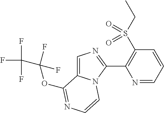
O(C1=NC=CN2C1=CN=C2C1=C(S(CC)(=O)=O)C=CC=N1)C(F)(F)C(F)(F)F
